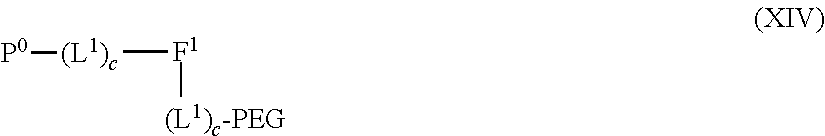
[F1]([(L1)c][P0])[(L1)c-PEG]
